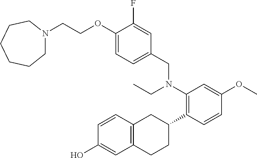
C(COC1=CC=C(CN(C2=C(C3CC4=C(CC3)C=C(O)C=C4)C=CC(OC)=C2)CC)C=C1F)N1CCCCCC1
